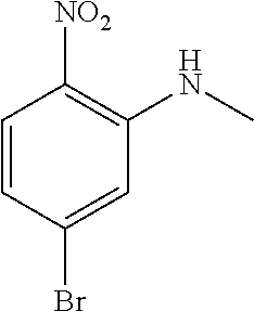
C1=CC(Br)=CC(NC)=C1[NO2]
